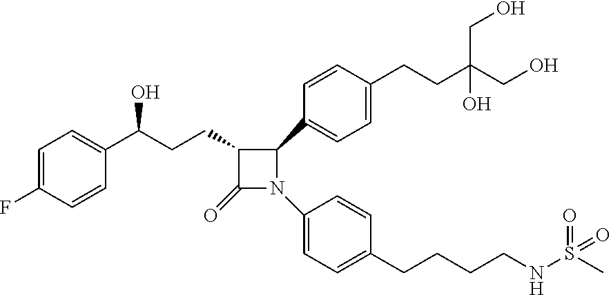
C1=C(F)C=CC(C(CCC2C(=O)N(C3=CC=C(CCCCNS(C)(=O)=O)C=C3)C2C2=CC=C(CCC(CO)(CO)O)C=C2)O)=C1
